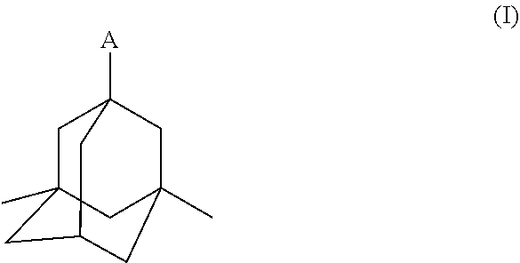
C1C2(C)CC3CC(C)(CC1([A])C3)C2
